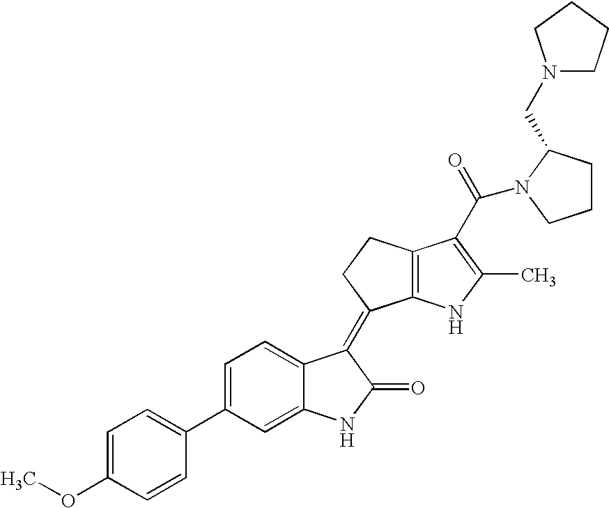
C12=C(NC(C)=C1C(=O)N1C(CN3CCCC3)CCC1)C(=C1C3=CC=C(C4=CC=C(OC)C=C4)C=C3NC1=O)CC2
